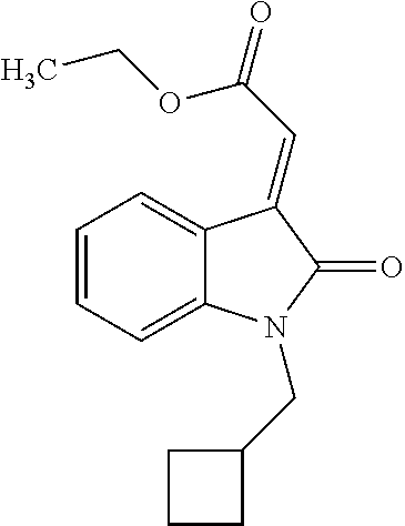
C12=CC=CC=C1N(CC1CCC1)C(=O)C2=CC(=O)OCC
